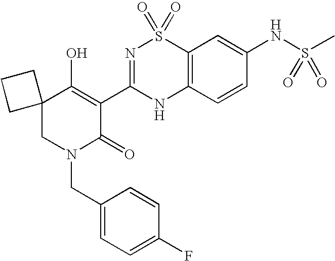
C12=C(C=CC(NS(C)(=O)=O)=C1)NC(C1=C(O)C3(CN(CC4=CC=C(F)C=C4)C1=O)CCC3)=NS2(=O)=O
